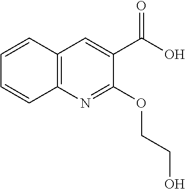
C12=C(N=C(OCCO)C(C(O)=O)=C1)C=CC=C2
